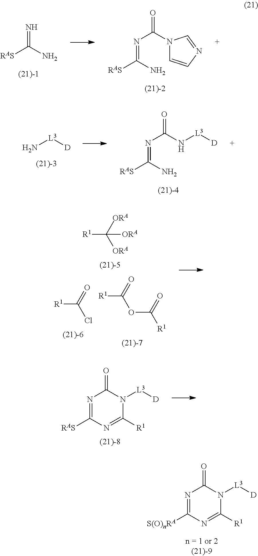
[RAS]C(N)=NC(=O)N1C=CN=C1.[RAS]C(N)=N.N[L3][D].[RAS]C(N)=NC(=O)N[L3][D].[R1]C([ORA])([ORA])[ORA].[R1]C(=O)Cl.[R1]C(=O)OC(=O)[R1].[RAS]C1=NC(=O)N([L3][D])C([R1])=N1.[S(O)nRA]C1=NC(=O)N([L3][D])C([R1])=N1
